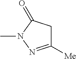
CN1N=C([Me])CC1=O
